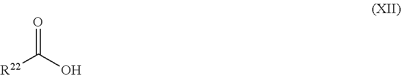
O=C([R22])O
